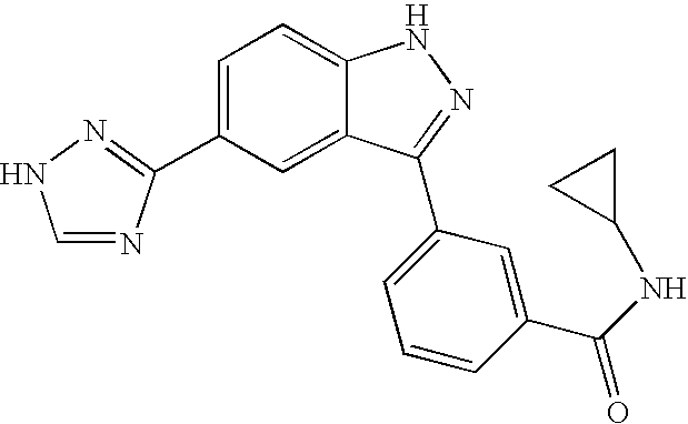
C1=C(C2=NNC=N2)C=C2C(=C1)NN=C2C1=CC=CC(C(=O)NC2CC2)=C1
